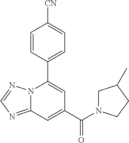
C12=NC=NN1C(C1=CC=C([CN])C=C1)=CC(C(N1CC(C)CC1)=O)=C2
